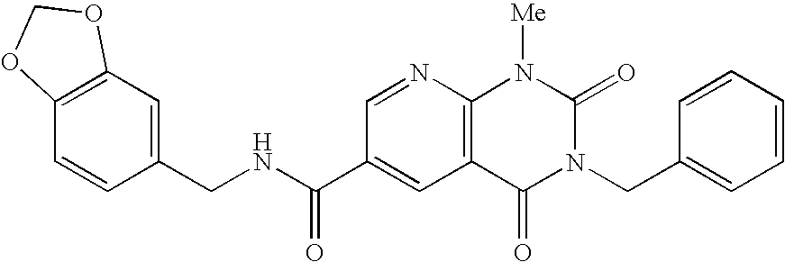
C12=C(C=CC(CNC(C3=CC4=C(N=C3)N([Me])C(=O)N(CC3=CC=CC=C3)C4=O)=O)=C1)OCO2
